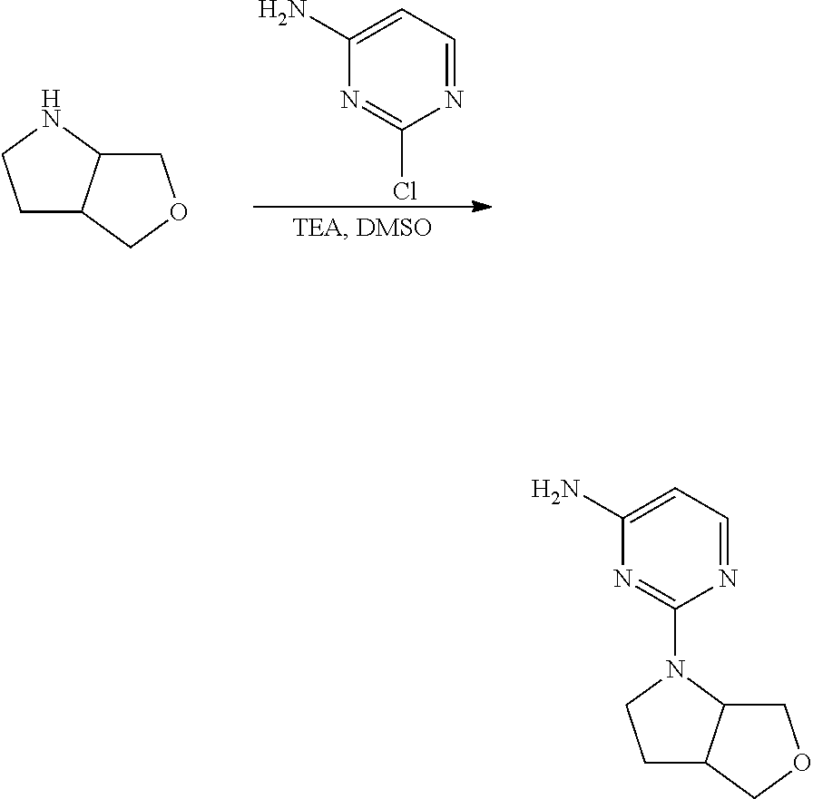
C1C2C(NC1)COC2.N1=CC=C(N)N=C1Cl.N1=CC=C(N)N=C1N1CCC2C1COC2
